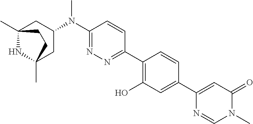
C12(C)NC(C)(CC(N(C3=NN=C(C4=C(O)C=C(C5=CC(=O)N(C)C=N5)C=C4)C=C3)C)C1)CC2
